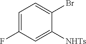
C1=C(F)C=C([NHTs])C(Br)=C1
